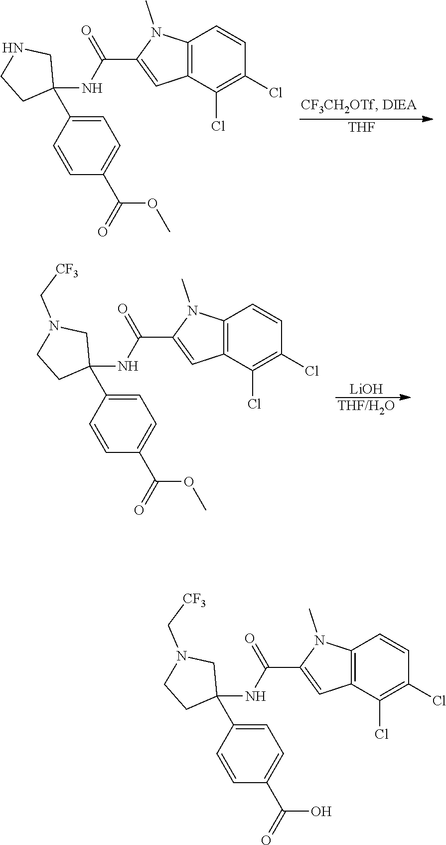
[THF].C12=C(C(Cl)=C(Cl)C=C1)C=C(C(NC1(C3=CC=C(C(=O)OC)C=C3)CNCC1)=O)N2C.[THF/H2O].C12=C(C(Cl)=C(Cl)C=C1)C=C(C(NC1(C3=CC=C(C(=O)OC)C=C3)CN(C[CF3])CC1)=O)N2C.[LiOH].C12=C(C(Cl)=C(Cl)C=C1)C=C(C(NC1(C3=CC=C(C(=O)O)C=C3)CN(C[CF3])CC1)=O)N2C
